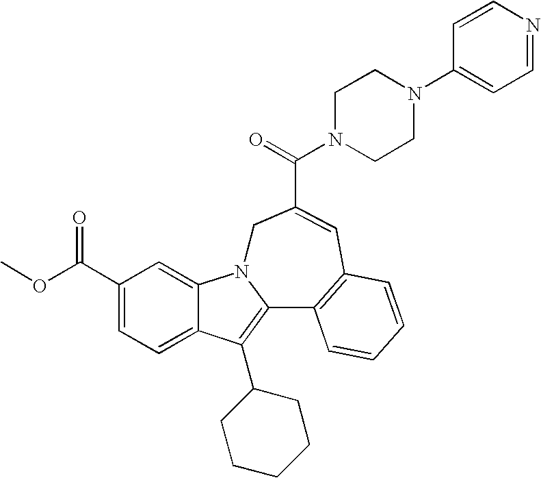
C1(C(OC)=O)=CC=C2C(=C1)N1C(=C2C2CCCCC2)C2=C(C=C(C(=O)N3CCN(C4=CC=NC=C4)CC3)C1)C=CC=C2
